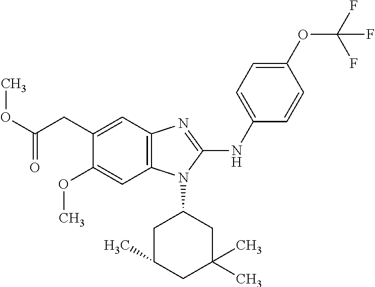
O(C(CC1=CC2=C(C=C1OC)N(C1CC(C)CC(C)(C)C1)C(NC1=CC=C(OC(F)(F)F)C=C1)=N2)=O)C
